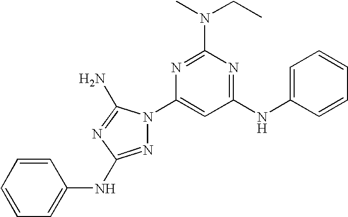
C1(NC2=CC=CC=C2)=NC(N(C)CC)=NC(N2N=C(NC3=CC=CC=C3)N=C2N)=C1
